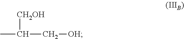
C(C[OH])([CH2OH])C
